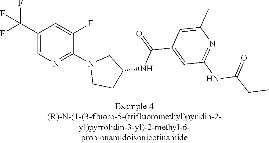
C1(C(F)(F)F)=CN=C(N2CCC(NC(C3=CC(NC(CC)=O)=NC(C)=C3)=O)C2)C(F)=C1
